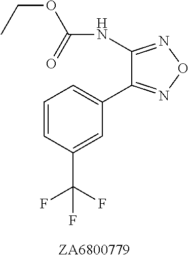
C1=CC(C(F)(F)F)=CC(C2=NON=C2NC(OCC)=O)=C1
